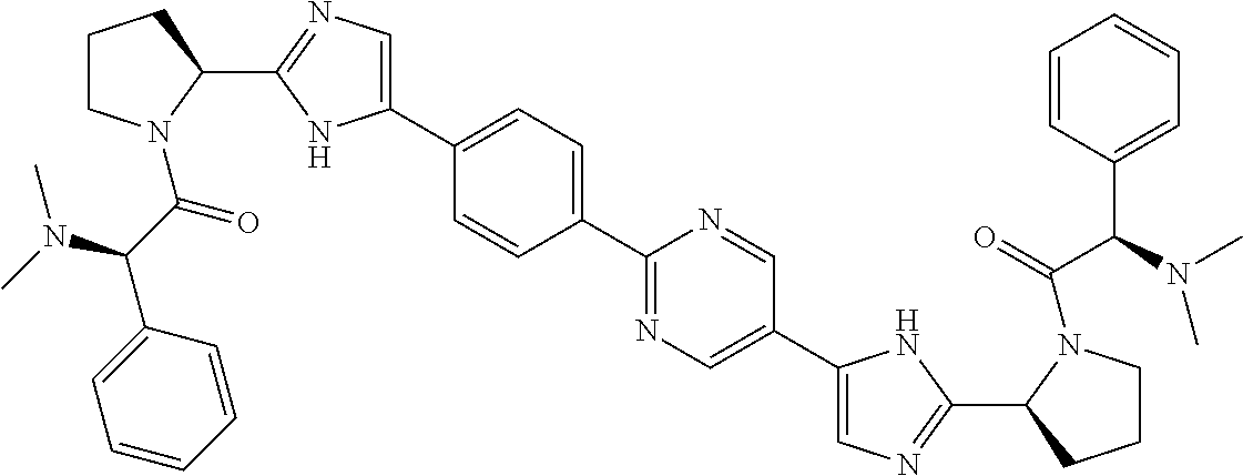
C1(C2=CN=C(C3CCCN3C(C(C3=CC=CC=C3)N(C)C)=O)N2)=CC=C(C2=NC=C(C3=CN=C(C4CCCN4C(C(C4=CC=CC=C4)N(C)C)=O)N3)C=N2)C=C1
